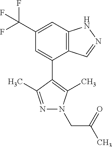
C1=C(C(F)(F)F)C=C(C2=C(C)N(CC(C)=O)N=C2C)C2=C1NN=C2
